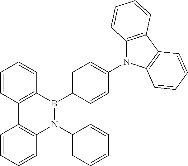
C12=C(B(C3=CC=C(N4C5=C(C6=C4C=CC=C6)C=CC=C5)C=C3)N(C3=CC=CC=C3)C3=C1C=CC=C3)C=CC=C2
